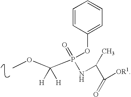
COC([H])([H])P(=O)(OC1=CC=CC=C1)NC(C([OR1])=O)C
